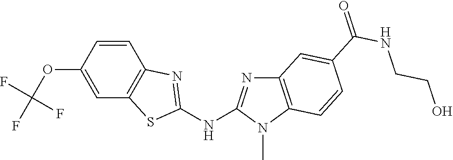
O(C1=CC2=C(C=C1)N=C(NC1=NC3=C(N1C)C=CC(C(NCCO)=O)=C3)S2)C(F)(F)F
